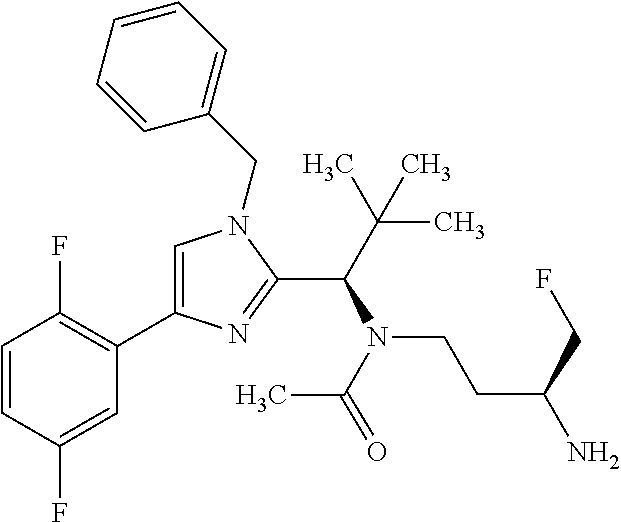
C1=C(C2=C(F)C=CC(F)=C2)N=C(C(N(CCC(N)CF)C(C)=O)C(C)(C)C)N1CC1=CC=CC=C1
